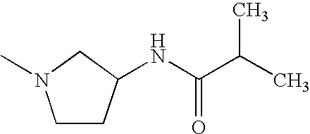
C1N(C)CCC1NC(C(C)C)=O
